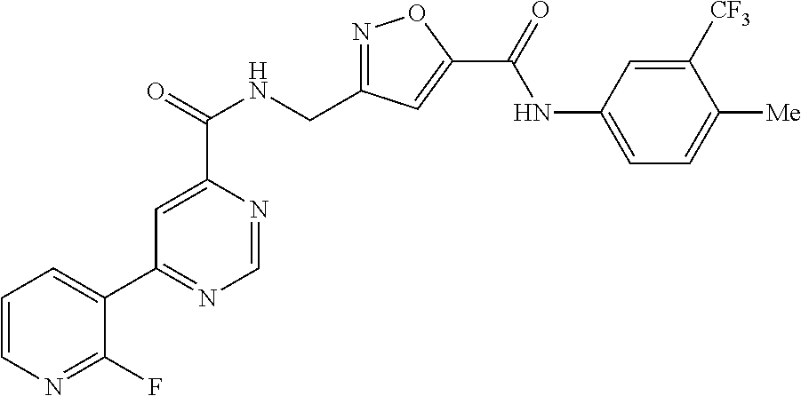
C1=NC(C(=O)NCC2=NOC(C(=O)NC3=CC=C([Me])C([CF3])=C3)=C2)=CC(C2=CC=CN=C2F)=N1
